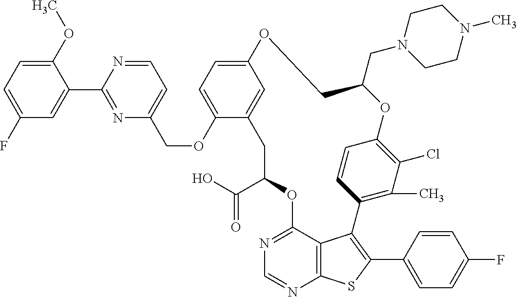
O1C2=C(Cl)C(C)=C(C=C2)C2=C(C3=CC=C(F)C=C3)SC3=C2C(=NC=N3)OC(C(O)=O)CC2=CC(=CC=C2OCC2=CC=NC(C3=CC(F)=CC=C3OC)=N2)OCC1CN1CCN(C)CC1
